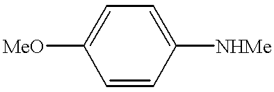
[MeO]C1=CC=C([NHMe])C=C1
